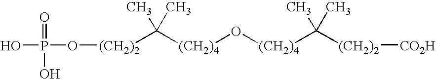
O(P(=O)(O)O)[(CH2)2]C([(CH2)4]O[(CH2)4]C(C)(C)[(CH2)2][CO2H])(C)C
